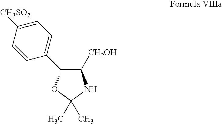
C1([CH3SO2])=CC=C(C2C([CH2OH])NC(C)(C)O2)C=C1
